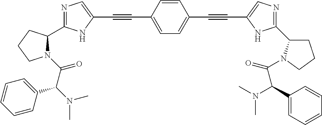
C1=C(C#CC2=CN=C(C3N(C(C(N(C)C)C4=CC=CC=C4)=O)CCC3)N2)C=CC(C#CC2=CN=C(C3CCCN3C(C(N(C)C)C3=CC=CC=C3)=O)N2)=C1
